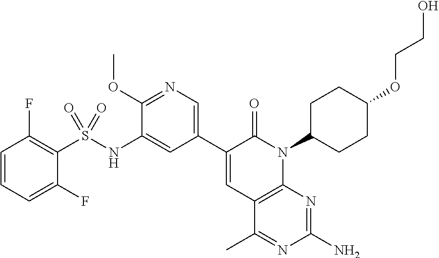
C1(S(NC2=CC(C3=CC4=C(N(C5CCC(OCCO)CC5)C3=O)N=C(N)N=C4C)=CN=C2OC)(=O)=O)=C(F)C=CC=C1F
